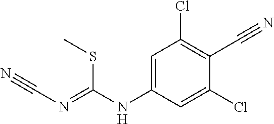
C1=C(NC(SC)=NC#N)C=C(Cl)C(C#N)=C1Cl
